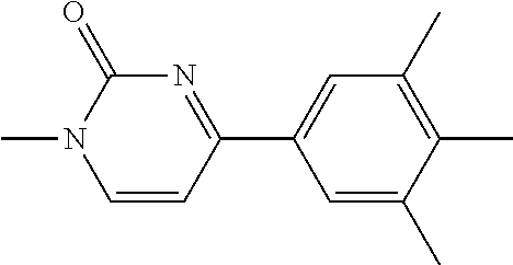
C1=C(C)C(C)=C(C)C=C1C1=NC(=O)N(C)C=C1
